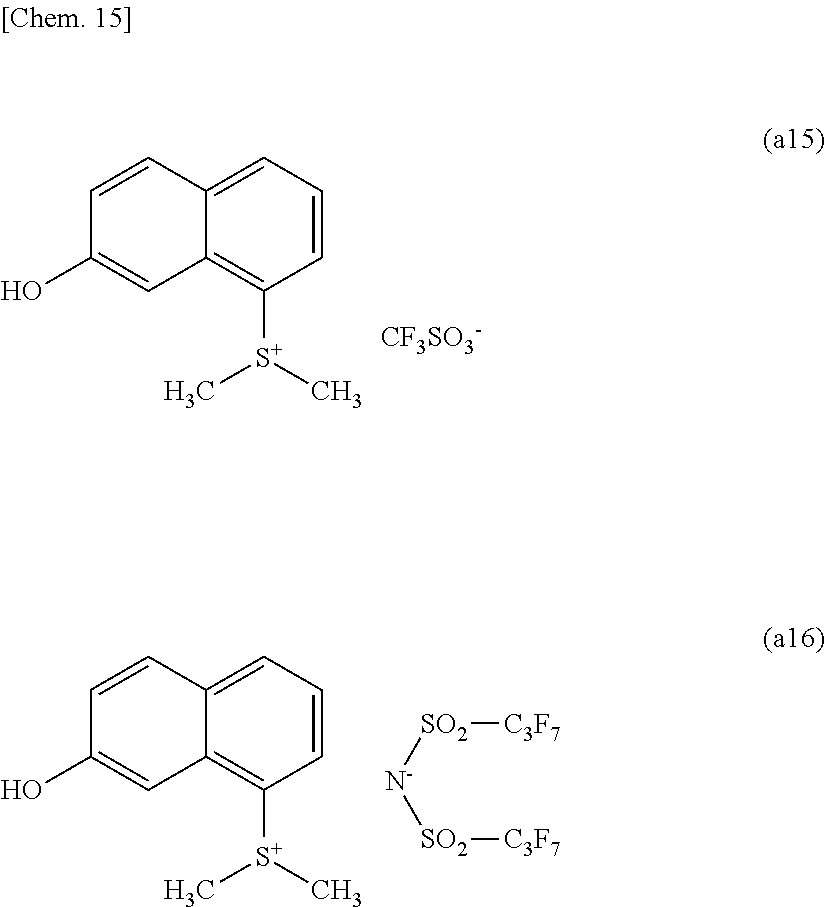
C1=CC=C2C(=C1[S+](C)C)C=C(O)C=C2.[CF3SO3-].C1=CC=C2C(=C1[S+](C)C)C=C(O)C=C2.[SO2]([N-][SO2][C3F7])[C3F7]
